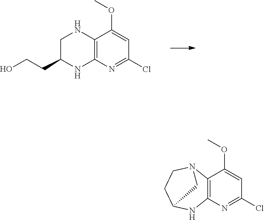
C12=C(N=C(Cl)C=C1OC)NC(CCO)C[H N]2.ClC1=NC2=C(C(OC)=C1)N1CCC(C1)N2
